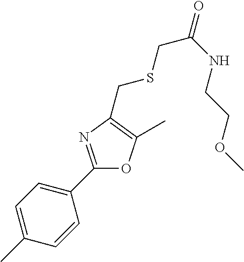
C1=C(C)C=CC(C2=NC(CSCC(=O)NCCOC)=C(C)O2)=C1
